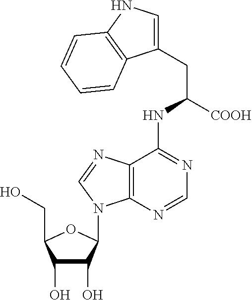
C1(O)C(O)C(N2C3=C(C(NC([COOH])CC4=CNC5=C4C=CC=C5)=NC=N3)N=C2)OC1CO
